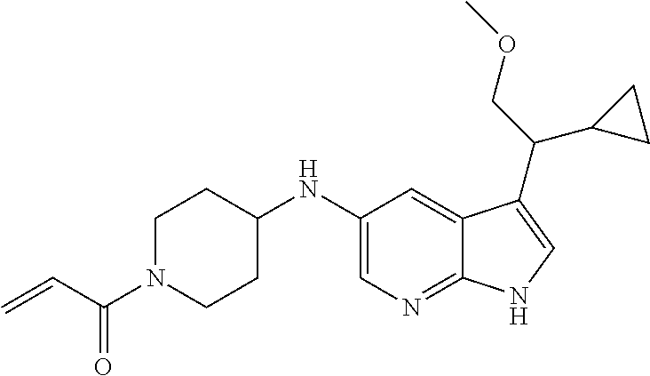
C1=C(NC2CCN(C(C=C)=O)CC2)C=C2C(=N1)NC=C2C(COC)C1CC1
